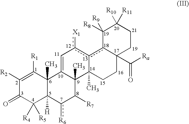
C1([R2])=C([R1])C2(C)C([H])(C([R4])([R5])C1=O)c([R6])C([R7])C1(C)C2=Cc([X1])c2c3C(C([Ra])=O)(CCC12C)CCC([R10])([R11])C3([R8])[R9]
